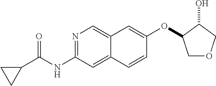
N1=C(NC(C2CC2)=O)C=C2C(=C1)C=C(OC1COCC1O)C=C2
